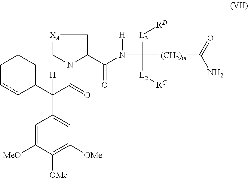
C1=C([MeO])C([OMe])=C([OMe])C=C1C(C(N1C(C(=O)N([H])C([(CH2)m]C(N)=O)([L3][RD])[L2][RC])C[XA]C1)=O)(C1CCCcc1)[H]
